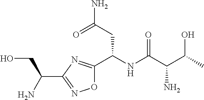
O1C(C(NC(C(N)C(C)O)=O)CC(N)=O)=NC(C(CO)N)=N1
